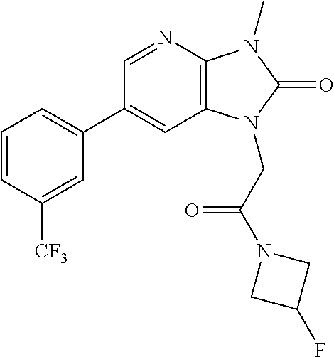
C1=CC([CF3])=CC(C2=CC3=C(N=C2)N(C)C(=O)N3CC(=O)N2CC(F)C2)=C1
